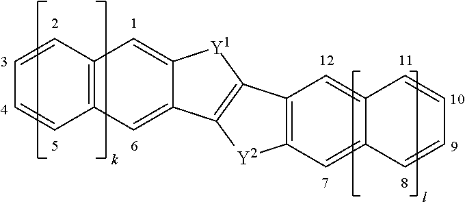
C12=C(C=CC=C1)C=C1C(=C2)C2=C([Y1]1)C1=C([Y2]2)C=C2C(=C1)C=CC=C2
